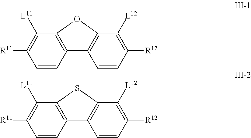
C1=CC2=C(C([L11])=C1[R11])OC1=C2C=CC([R12])=C1[L12].C1=CC2=C(C([L11])=C1[R11])SC1=C2C=CC([R12])=C1[L12]
